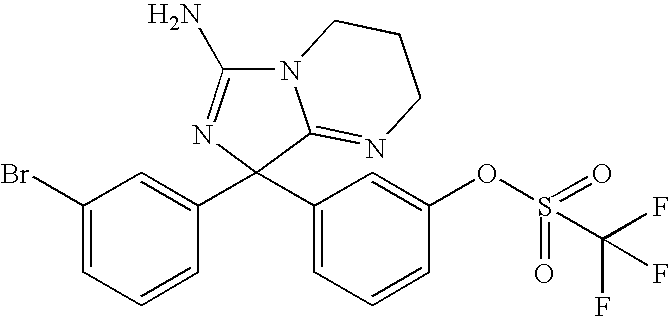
N12C(N)=NC(C3=CC(Br)=CC=C3)(C3=CC=CC(OS(=O)(=O)C(F)(F)F)=C3)C1=NCCC2
